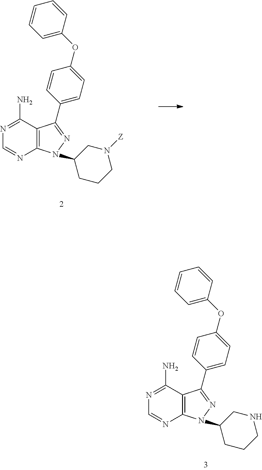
N1=C(N)C2=C(N=C1)N(C1CCCN([Z])C1)N=C2C1=CC=C(OC2=CC=CC=C2)C=C1.N1=C(N)C2=C(N=C1)N(C1CCCNC1)N=C2C1=CC=C(OC2=CC=CC=C2)C=C1
